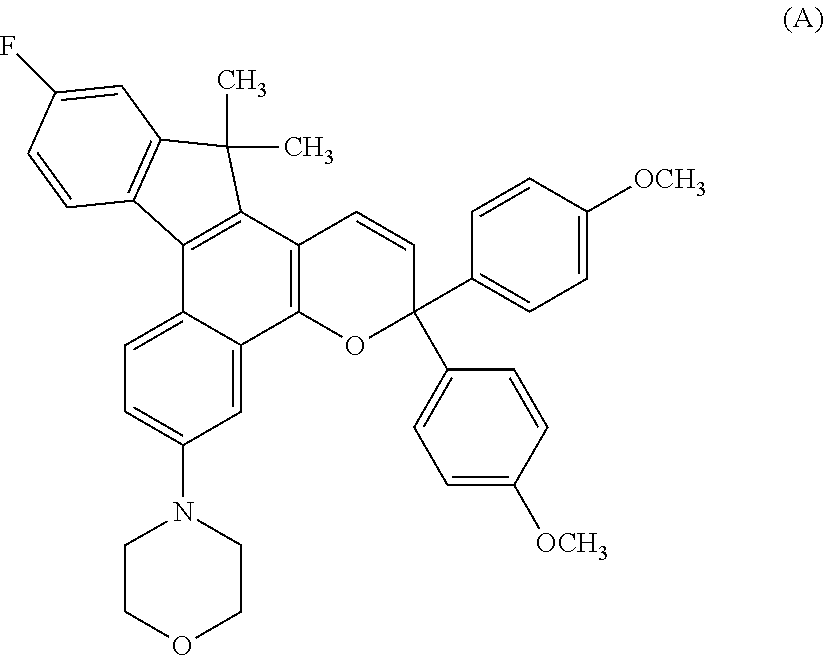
C1=C2C(=CC=C1N1CCOCC1)C1=C(C3=C2OC(C2=CC=C([OCH3])C=C2)(C2=CC=C([OCH3])C=C2)C=C3)C(C)(C)C2=C1C=CC(F)=C2
